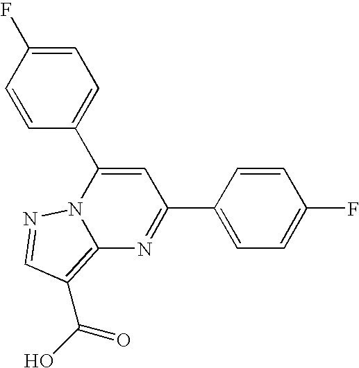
C1=CC(F)=CC=C1C1=CC(C2=CC=C(F)C=C2)=NC2=C(C(=O)O)C=NN12
